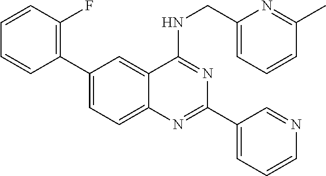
C1=C(C2=C(F)C=CC=C2)C=C2C(=C1)N=C(C1=CC=CN=C1)N=C2NCC1=CC=CC(C)=N1
